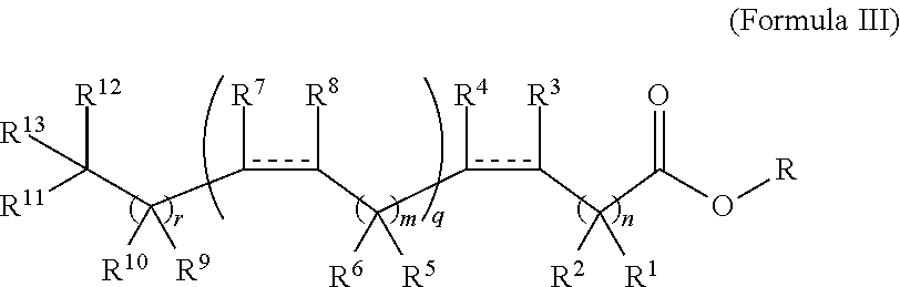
c(C(C([R11])([R12])[R13])([R10])[R9])(c(C(c(c(C(C(O[R])=O)([R2])[R1])[R3])[R4])([R6])[R5])[R8])[R7]
